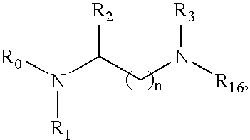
N(C(CN([R16])[R3])[R2])([R0])[R1]
